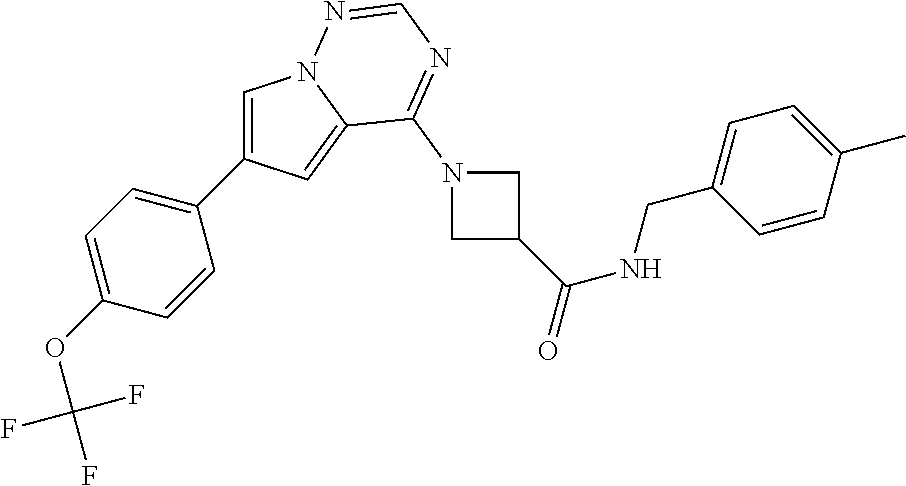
C1(C2=CN3C(=C2)C(N2CC(C(NCC4=CC=C(C)C=C4)=O)C2)=NC=N3)=CC=C(OC(F)(F)F)C=C1
